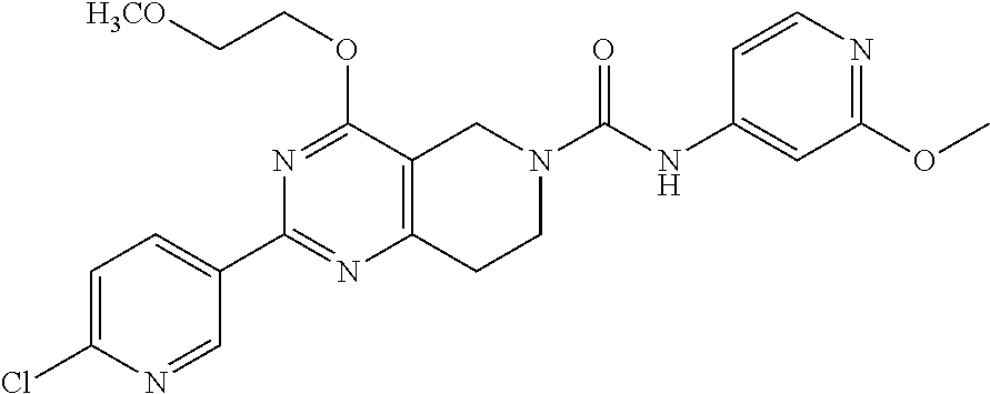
C1=C(Cl)N=CC(C2=NC3=C(C(OCC[H3CO])=N2)CN(C(NC2=CC(OC)=NC=C2)=O)CC3)=C1
